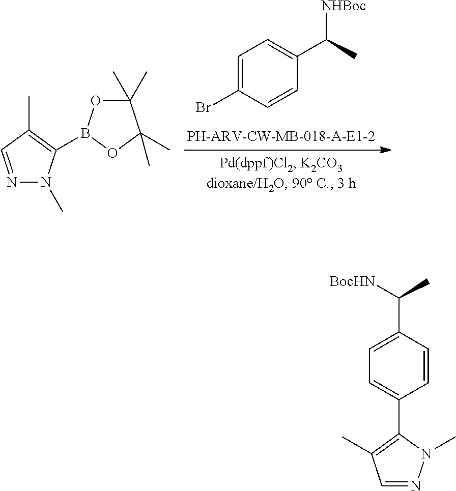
C1=C(Br)C=CC(C(C)[NHBoc])=C1.N1=CC(C)=C(B2OC(C)(C)C(C)(C)O2)N1C.C1=NN(C)C(C2=CC=C(C([BocHN])C)C=C2)=C1C
